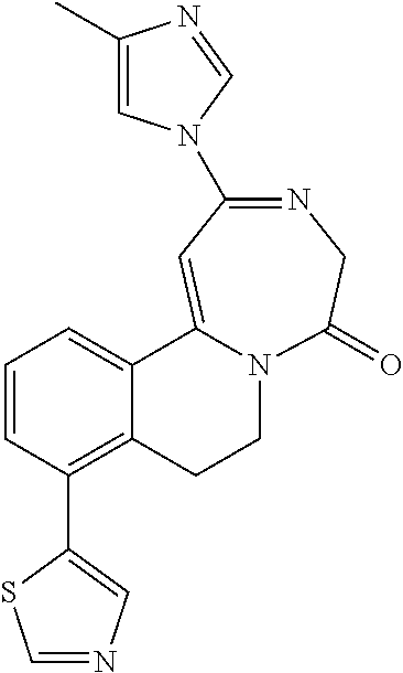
C1(C)=CN(C2=NCC(=O)N3CCC4=C(C5=CN=CS5)C=CC=C4C3=C2)C=N1
